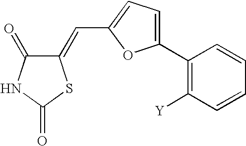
C1(=CC2=CC=C(C3=C([Y])C=CC=C3)O2)C(=O)NC(=O)S1
